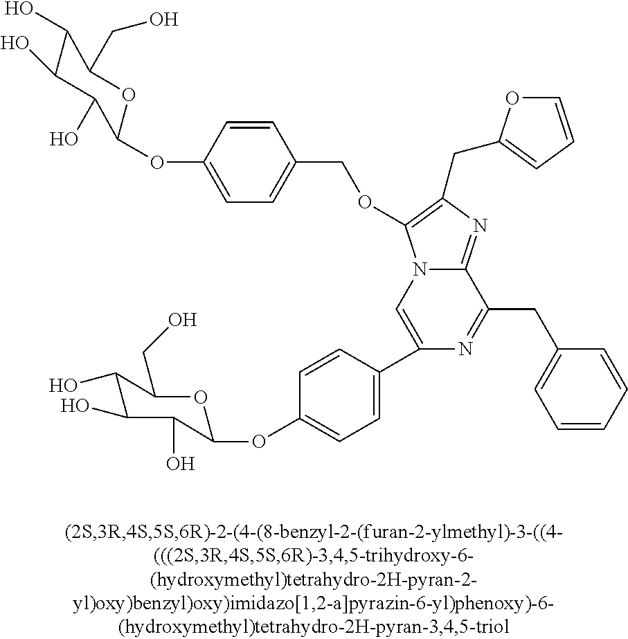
C1(O)C(O)C(O)C(OC2=CC=C(COC3=C(CC4=CC=CO4)N=C4N3C=C(C3=CC=C(OC5C(O)C(O)C(O)C(CO)O5)C=C3)N=C4CC3=CC=CC=C3)C=C2)OC1CO
